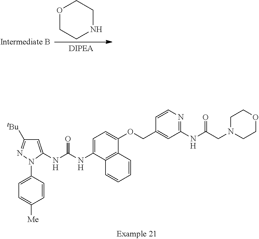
C1=C(N2C(NC(NC3=CC=C(OCC4=CC(NC(CN5CCOCC5)=O)=NC=C4)C4=C3C=CC=C4)=O)=CC([tBu])=N2)C=CC([Me])=C1.O1CCNCC1
